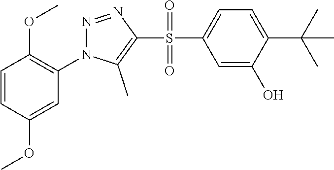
C1=CC(OC)=CC(N2N=NC(S(=O)(=O)C3=CC=C(C(C)(C)C)C(O)=C3)=C2C)=C1OC
